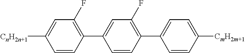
C1=CC(C2=CC(F)=C(C3=CC=C([CmH2m+1])C=C3)C=C2)=C(F)C=C1[CnH2n+1]
